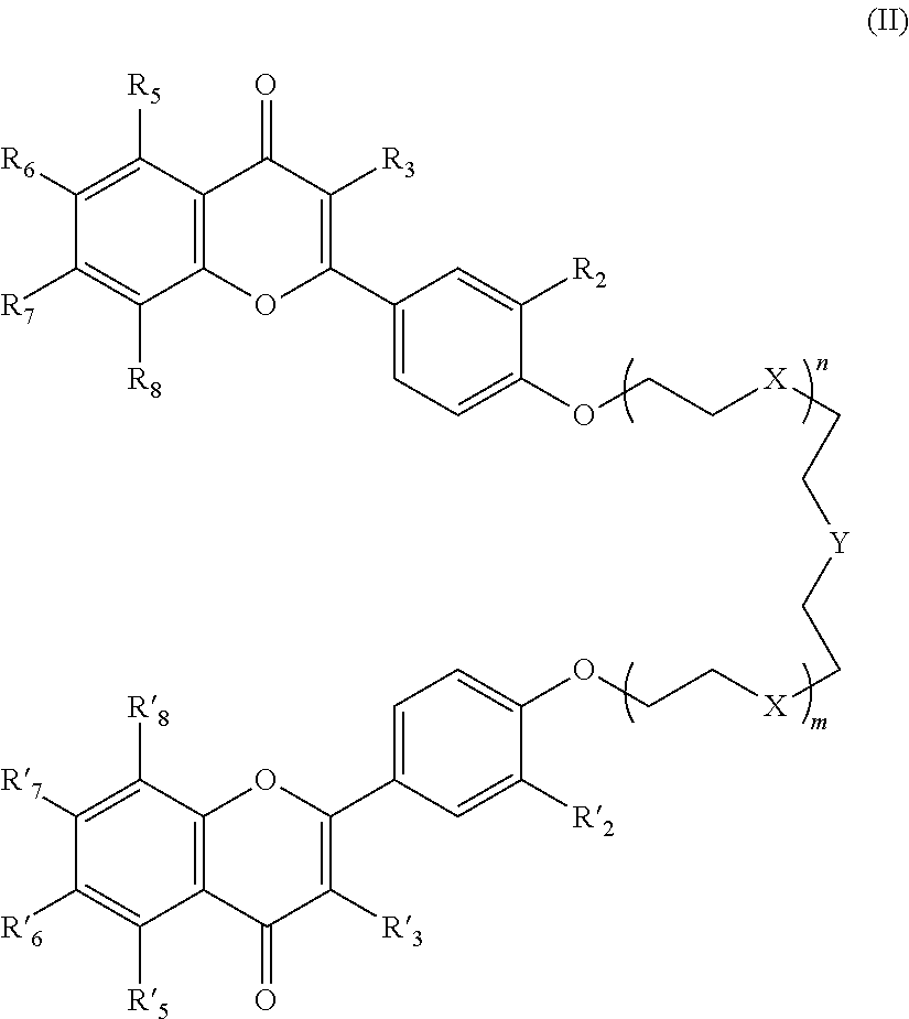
C1([R6])=C([R5])C2=C(C([R8])=C1[R7])OC(C1=CC=C(OCC[X]CC[Y]CC[X]CCOC3=CC=C(C4=C([R3])C(=O)C5=C(C([R8])=C([R7])C([R6])=C5[R5])O4)C=C3[R2])C([R2])=C1)=C([R3])C2=O
